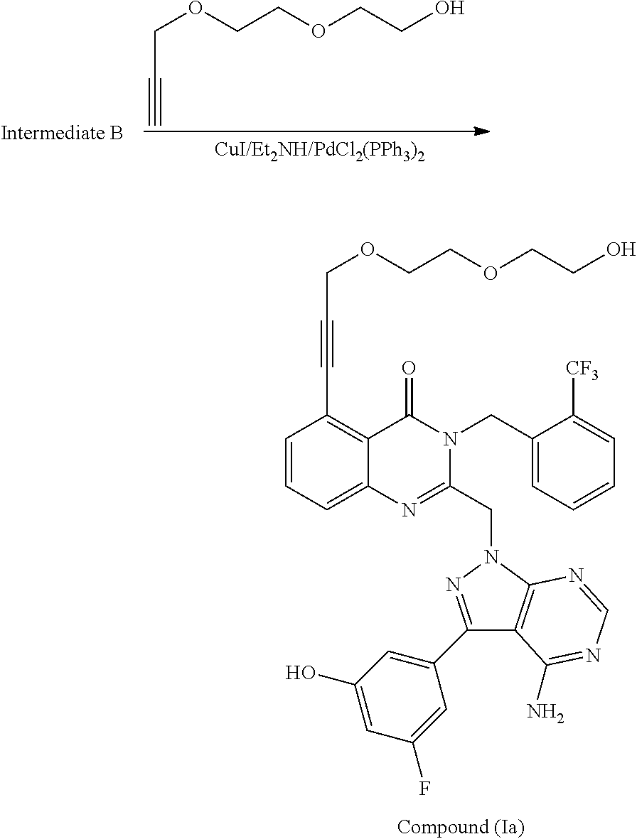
C1=CC=C2C(=C1C#CCOCCOCCO)C(=O)N(CC1=CC=CC=C1[CF3])C(CN1N=C(C3=CC(O)=CC(F)=C3)C3=C1N=CN=C3N)=N2.C(OCCOCCO)C#C
